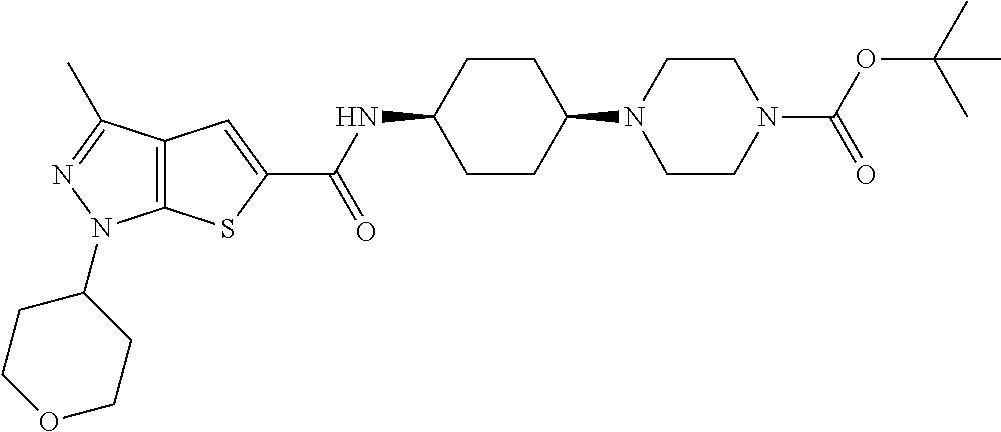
C12=C(SC(C(NC3CCC(N4CCN(C(OC(C)(C)C)=O)CC4)CC3)=O)=C1)N(C1CCOCC1)N=C2C
